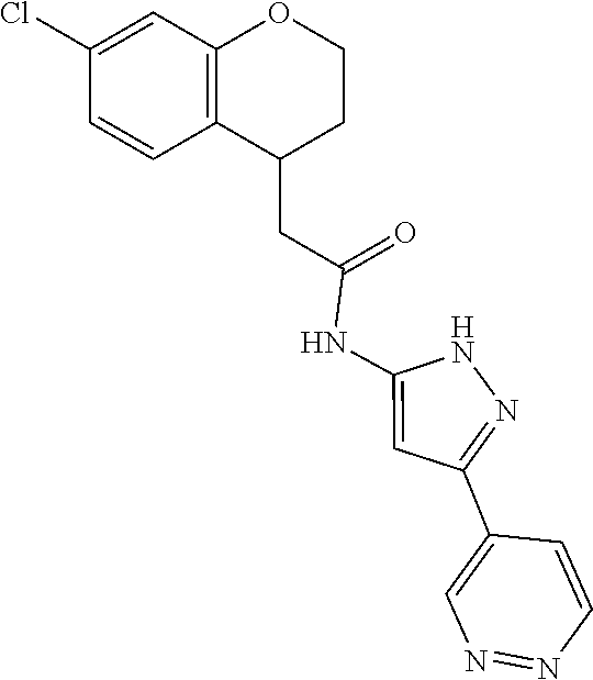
N1C(NC(CC2C3=C(C=C(Cl)C=C3)OCC2)=O)=CC(C2=CN=NC=C2)=N1
